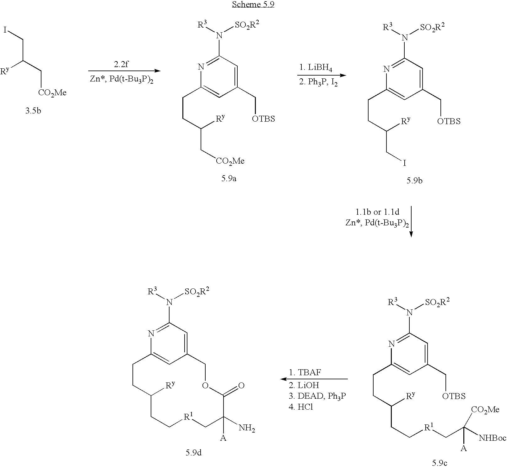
[CO2Me]CC(CI)[Ry].N1=C(N([R3])[SO2R2])C=C(C[OTBS])C=C1CCC(C[CO2Me])[Ry].[1. LiBH4].N1=C(N([R3])[SO2R2])C=C(C[OTBS])C=C1CCC(CI)[Ry].N1=C(N([R3])[SO2R2])C=C(C[OTBS])C=C1CCC(CC[R1]CC([NHBoc])([A])[CO2Me])[Ry].N1=C(N([R3])[SO2R2])C=C2C=C1CCC([Ry])CC[R1]CC(N)([A])C(=O)OC2
